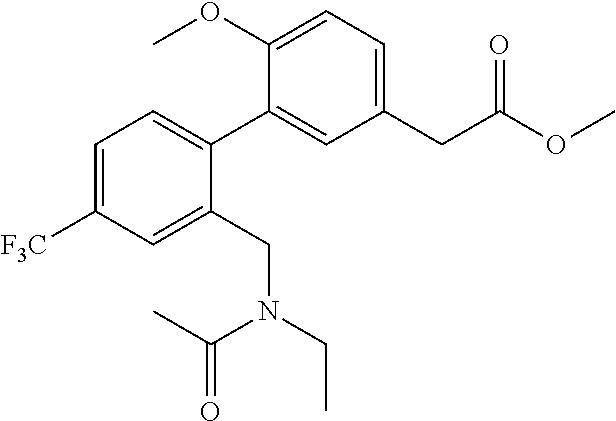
C1=C([F3C])C=C(CN(CC)C(C)=O)C(C2=CC(CC(OC)=O)=CC=C2OC)=C1
